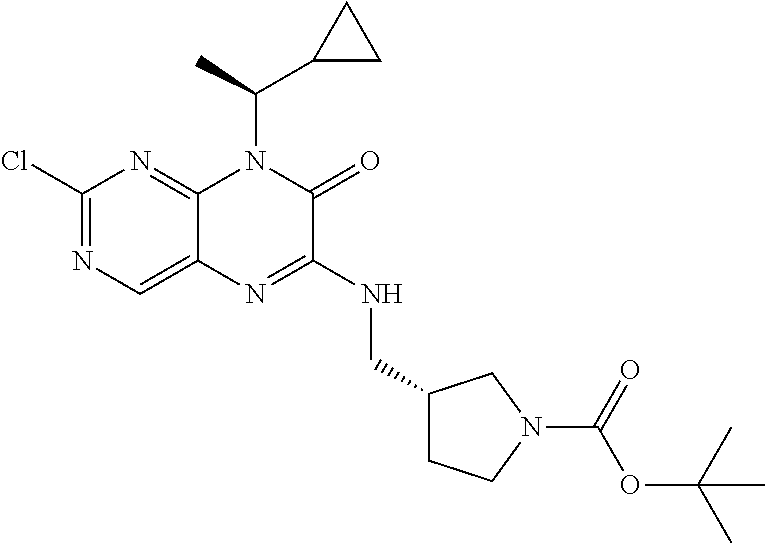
C1(Cl)=NC=C2C(=N1)N(C(C)C1CC1)C(=O)C(NCC1CCN(C(=O)OC(C)(C)C)C1)=N2
